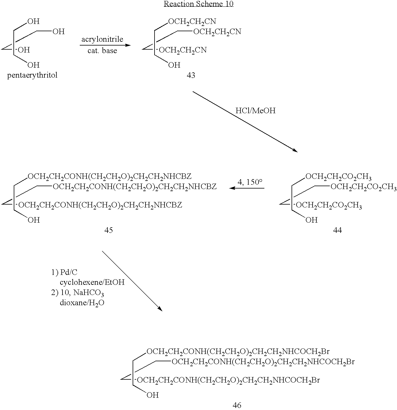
OCCO.OCCO.[OCH2CH2CN]CCO.[OCH2CH2CN]CC[OCH2CH2CN].[OCH2CH2CO2CH3]CCO.[OCH2CH2CO2CH3]CC[OCH2CH2CO2CH3].[OCH2CH2CONH(CH2CH2O)2CH2CH2NHCBZ]CCO.[OCH2CH2CONH(CH2CH2O)2CH2CH2NHCBZ]CC[OCH2CH2CONH(CH2CH2O)2CH2CH2NHCBZ].[OCH2CH2CONH(CH2CH2O)2CH2CH2NHCOCH2Br]CCO.[OCH2CH2CONH(CH2CH2O)2CH2CH2NHCOCH2Br]CC[OCH2CH2CONH(CH2CH2O)2CH2CH2NHCOCH2Br]
